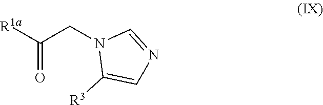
[R1a]C(=O)CN1C([R3])=CN=C1
